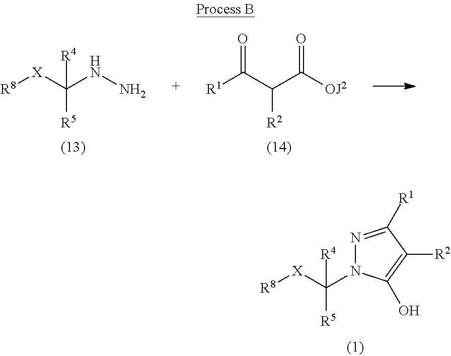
[R8][X]C(N1N=C([R1])C([R2])=C1O)([R4])[R5].[R8][X]C(NN)([R4])[R5].[R1]C(C(C([OJ2])=O)[R2])=O
